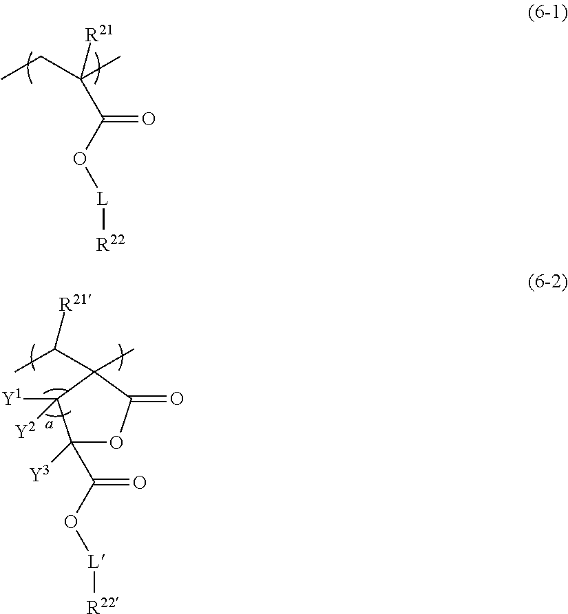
C(C(O[L][R22])=O)(C)(CC)[R21].C1([Y3])(C(O[L][R22])=O)OC(=O)C(C)(C(C)[R21])C1([Y1])[Y2]
